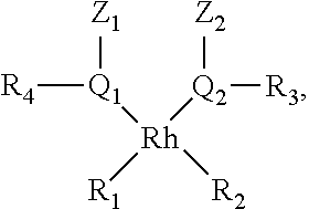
[R4][Q1]([Rh]([R2])([R1])[Q2]([R3])[Z2])[Z1]
